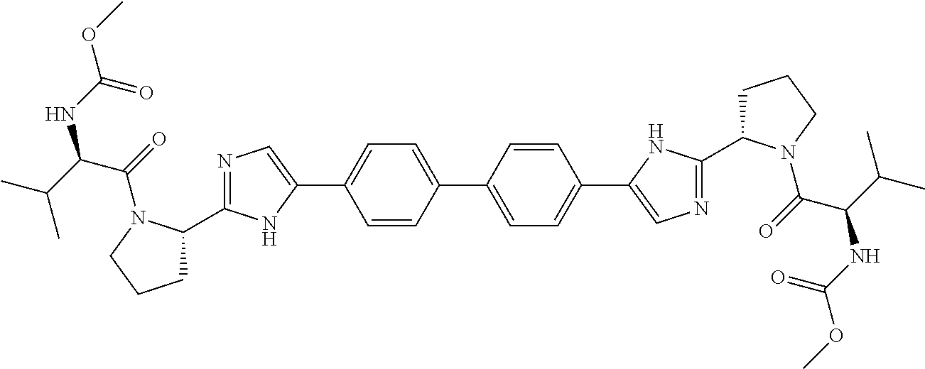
C1C(C2=NC=C(C3=CC=C(C4=CC=C(C5=CN=C(C6CCCN6C(=O)C(C(C)C)NC(OC)=O)N5)C=C4)C=C3)N2)N(C(=O)C(C(C)C)NC(OC)=O)CC1
